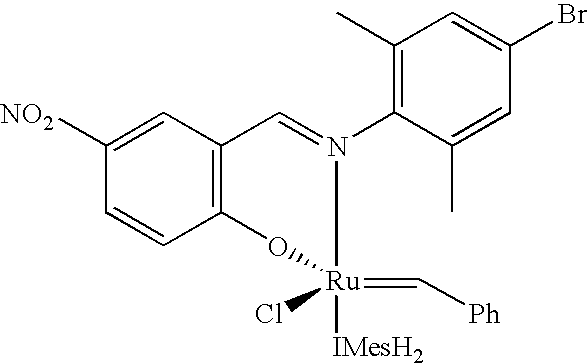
C1=CC2=C(C=C1[NO2])C=N(C1=C(C)C=C(Br)C=C1C)[Ru](Cl)(=C[Ph])([IMesH2])O2
